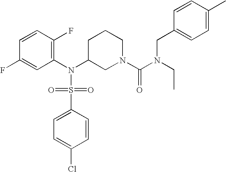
C1=CC(F)=C(N(C2CN(C(=O)N(CC3=CC=C(C)C=C3)CC)CCC2)S(=O)(=O)C2=CC=C(Cl)C=C2)C=C1F
